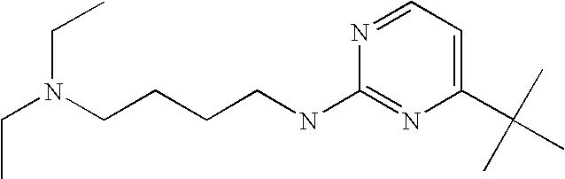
C(CCCNC1=NC(C(C)(C)C)=CC=N1)N(CC)CC
